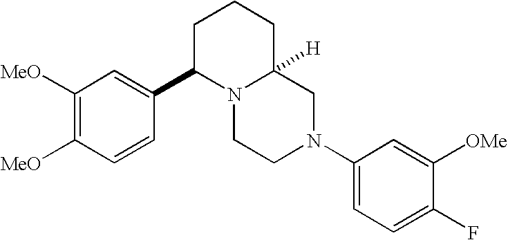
C1([MeO])=C([MeO])C=CC(C2N3C([H])(CCC2)CN(C2=CC=C(F)C([OMe])=C2)CC3)=C1
